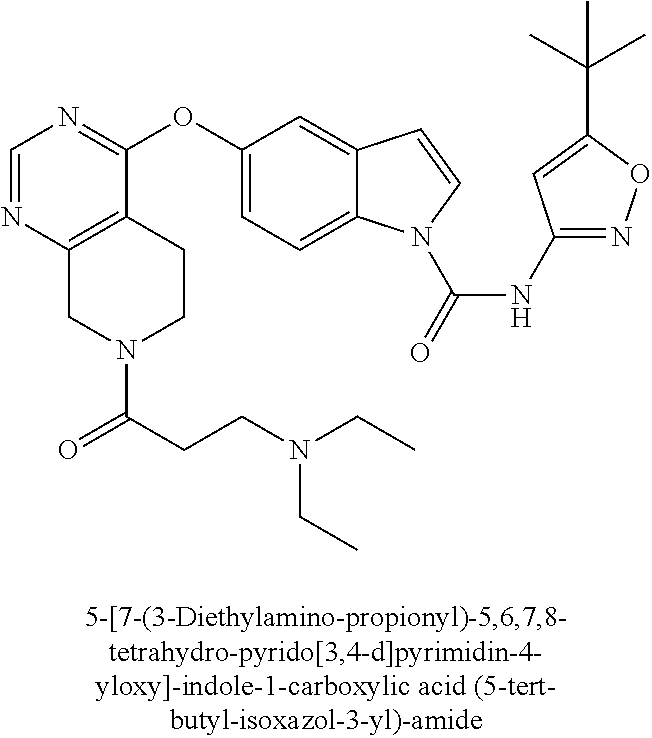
C1(OC2=CC=C3C(=C2)C=CN3C(=O)NC2=NOC(C(C)(C)C)=C2)=NC=NC2=C1CCN(C(CCN(CC)CC)=O)C2
